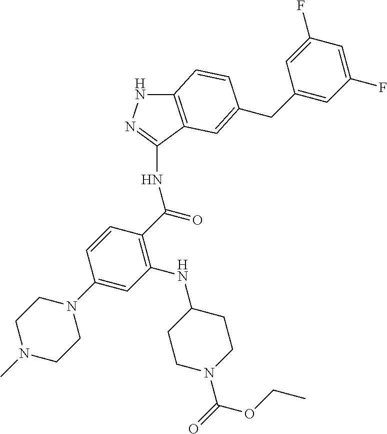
N1C2=C(C(NC(C3=C(NC4CCN(C(OCC)=O)CC4)C=C(N4CCN(C)CC4)C=C3)=O)=N1)C=C(CC1=CC(F)=CC(F)=C1)C=C2
